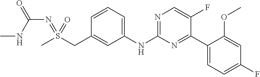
C1=CC=C(NC2=NC=C(F)C(C3=CC=C(F)C=C3OC)=N2)C=C1CS(C)(=NC(=O)NC)=O
